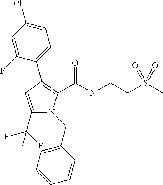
C1(C(F)(F)F)=C(C)C(C2=CC=C(Cl)C=C2F)=C(C(N(CCS(C)(=O)=O)C)=O)N1CC1=CC=CC=C1
